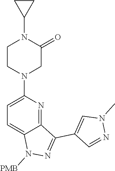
C12=NC(N3CC(=O)N(C4CC4)CC3)=CC=C1N([PMB])N=C2C1=CN(C)N=C1
